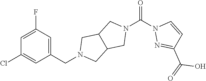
C1(Cl)=CC(CN2CC3C(C2)CN(C(N2N=C(C(=O)O)C=C2)=O)C3)=CC(F)=C1
